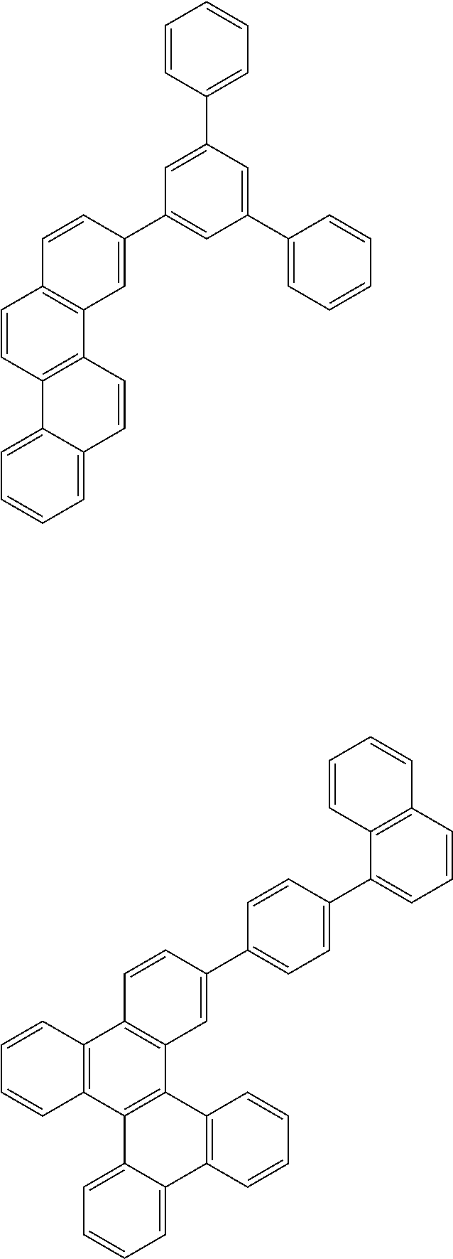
C12=C(C3=C(C4=C1C=CC(C1=CC=C(C5=CC=CC6=C5C=CC=C6)C=C1)=C4)C1=C(C4=CC=CC=C34)C=CC=C1)C=CC=C2.C1=CC2=C(C3=C1C=CC(C1=CC(C4=CC=CC=C4)=CC(C4=CC=CC=C4)=C1)=C3)C=CC1=CC=CC=C21
